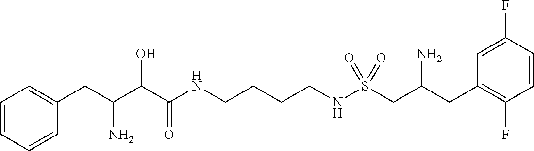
C1=CC=CC(CC(C(C(NCCCCNS(CC(CC2=C(F)C=CC(F)=C2)N)(=O)=O)=O)O)N)=C1
